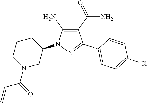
C1(C(N)=O)=C(N)N(C2CCCN(C(=O)C=C)C2)N=C1C1=CC=C(Cl)C=C1
